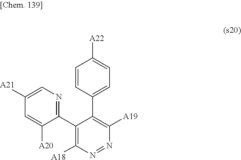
C1([A21])=CN=C(C2=C([A18])N=NC([A19])=C2C2=CC=C([A22])C=C2)C([A20])=C1
